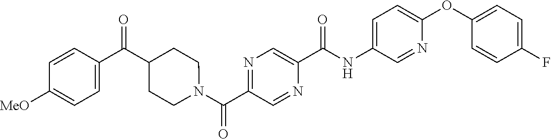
N(C(C1=CN=C(C(=O)N2CCC(C(C3=CC=C([OMe])C=C3)=O)CC2)C=N1)=O)C1=CC=C(OC2=CC=C(F)C=C2)N=C1
